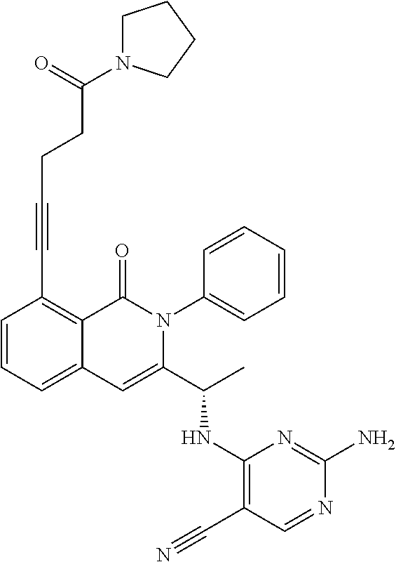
C1(C#CCCC(=O)N2CCCC2)=C2C(=CC=C1)C=C(C(C)NC1=C(C#N)C=NC(N)=N1)N(C1=CC=CC=C1)C2=O
